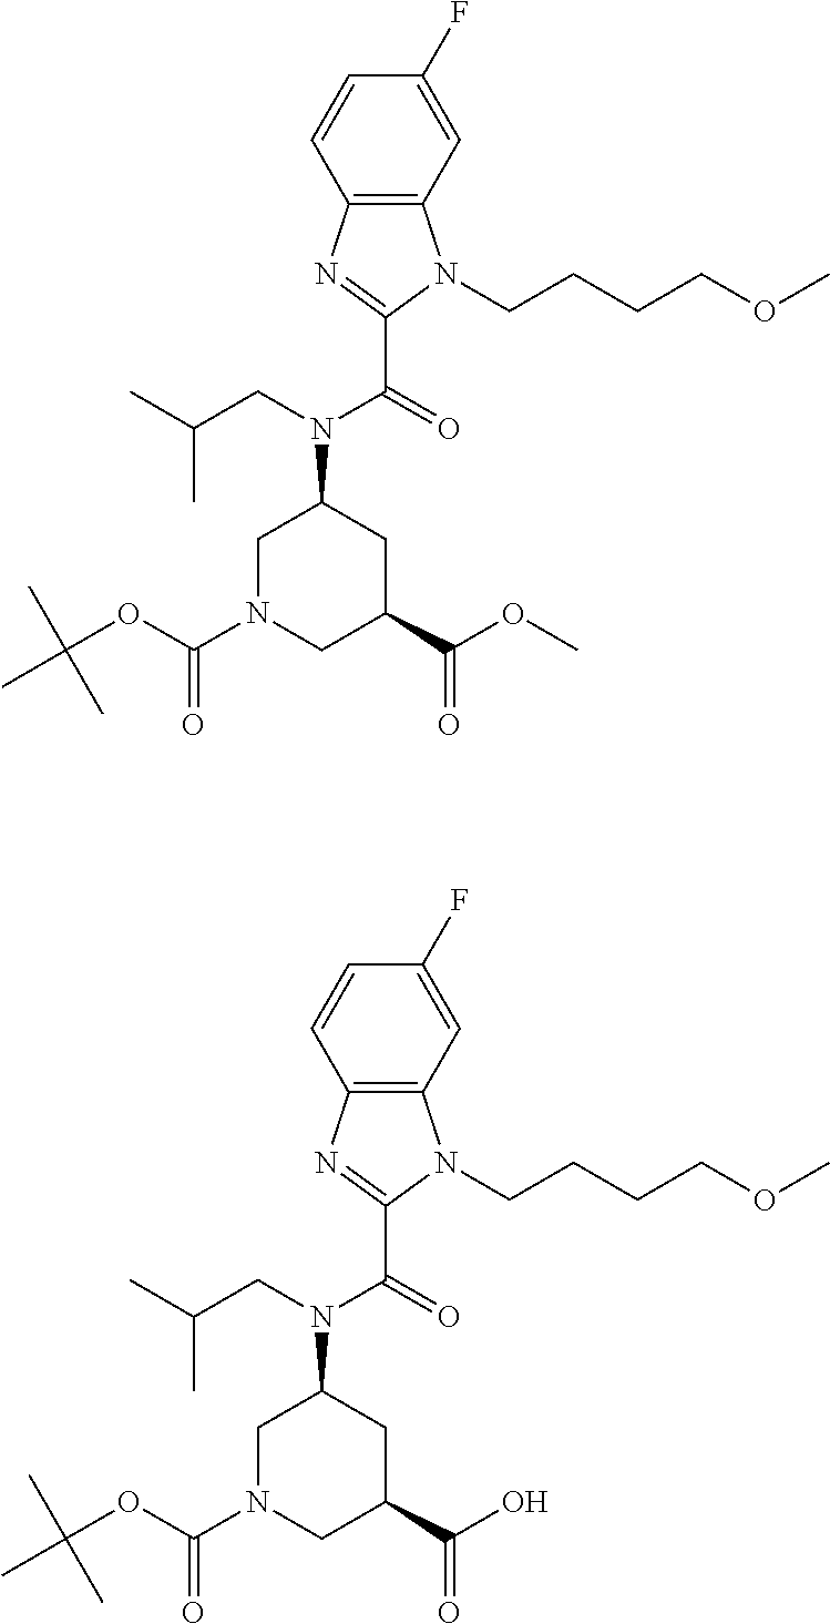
C1=C(F)C=CC2=C1N(CCCCOC)C(C(=O)N(CC(C)C)C1CN(C(OC(C)(C)C)=O)CC(C(OC)=O)C1)=N2.C1=C(F)C=CC2=C1N(CCCCOC)C(C(=O)N(CC(C)C)C1CN(C(OC(C)(C)C)=O)CC(C(O)=O)C1)=N2
